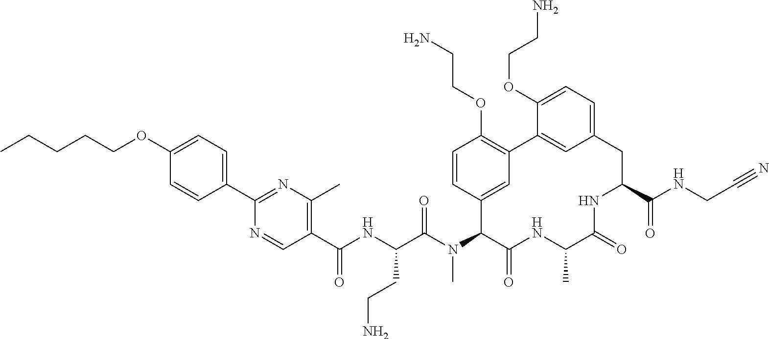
C1(C(NC(C(N(C2C(=O)NC(C)C(=O)NC(C(NCC#N)=O)CC3=CC=C(OCCN)C(=C3)C3=C(OCCN)C=CC2=C3)C)=O)CCN)=O)=C(C)N=C(C2=CC=C(OCCCCC)C=C2)N=C1
